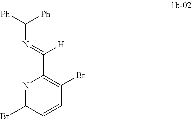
N1=C(Br)C=CC(Br)=C1C(=NC([Ph])[Ph])[H]
